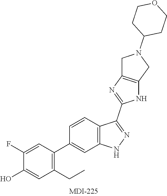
C1(F)=CC(C2=CC3=C(C=C2)C(C2=NC4=C(N2)CN(C2CCOCC2)C4)=NN3)=C(CC)C=C1O
